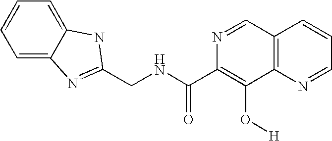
C1=C2C(=CC=C1)NC(CNC(C1=C(O[H])C3=C(C=N1)C=CC=N3)=O)=N2
